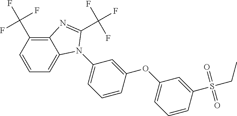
C1(OC2=CC(N3C4=CC=CC(C(F)(F)F)=C4N=C3C(F)(F)F)=CC=C2)=CC=CC(S(CC)(=O)=O)=C1
